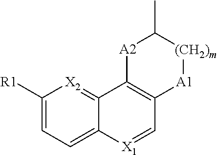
C1([R1])=CC=C2C(=[X2]1)C1=C(C=[X1]2)[A1][(CH2)m]C(C)[A2]1
